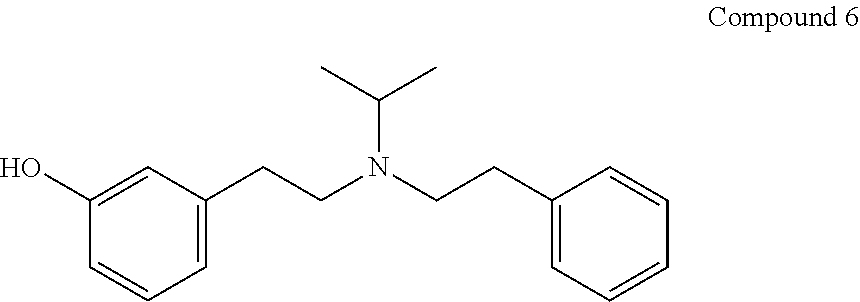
C1(O)=CC(CCN(CCC2=CC=CC=C2)C(C)C)=CC=C1
